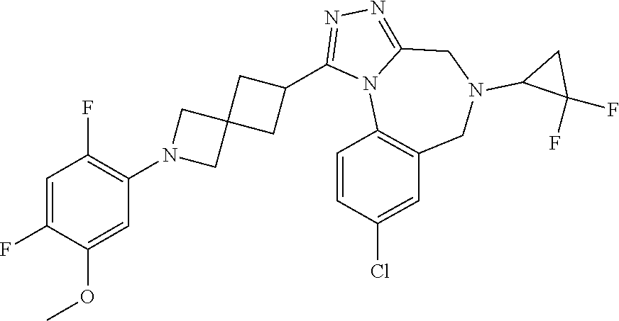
C1(F)=CC(F)=C(N2CC3(C2)CC(C2=NN=C4N2C2=C(CN(C5C(F)(F)C5)C4)C=C(Cl)C=C2)C3)C=C1OC
